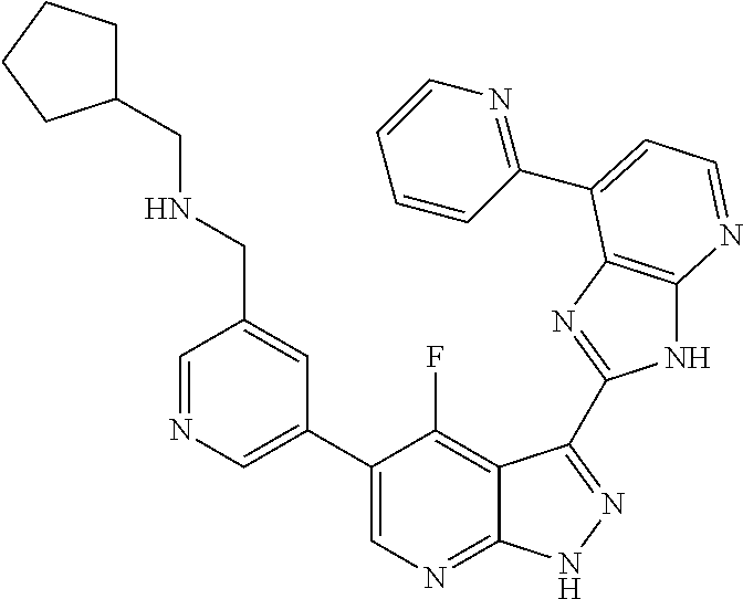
C1=NC=C(C2=CN=C3C(=C2F)C(C2=NC4=C(N2)N=CC=C4C2=NC=CC=C2)=NN3)C=C1CNCC1CCCC1
